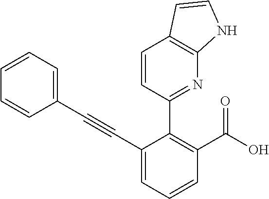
C1=CC=CC(C#CC2=CC=CC(C(O)=O)=C2C2=NC3=C(C=C2)C=CN3)=C1
